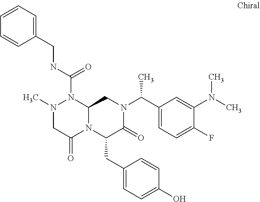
N(C(=O)N1N(C)CC(=O)N2C1CN(C(C1=CC=C(F)C(N(C)C)=C1)C)C(=O)C2CC1=CC=C(O)C=C1)CC1=CC=CC=C1
